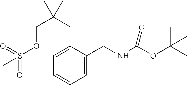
C1(CNC(OC(C)(C)C)=O)=CC=CC=C1CC(COS(C)(=O)=O)(C)C
